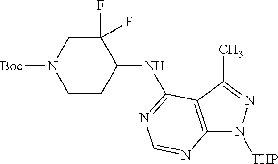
[Boc]N1CCC(NC2=NC=NC3=C2C(C)=NN3[THP])C(F)(F)C1
